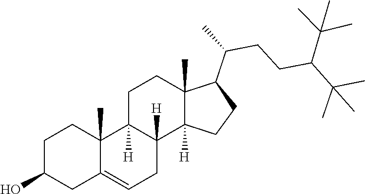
C1C2=CCC3([H])C([H])(C2(C)CCC1O)CCC1(C)C(C(CCC(C(C)(C)C)C(C)(C)C)C)CCC13[H]
